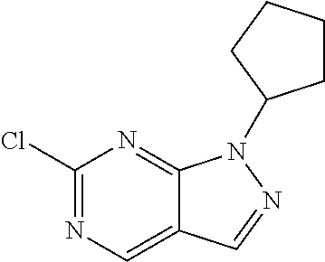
C1(Cl)=NC=C2C(=N1)N(C1CCCC1)N=C2
